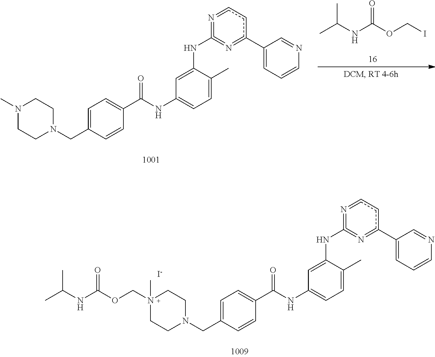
C1=C(CN2CCN(C)CC2)C=CC(C(NC2=CC=C(C)C(NC3=N=c(C4=CC=CN=C4)cc=N=3)=C2)=O)=C1.C(NC(OCI)=O)(C)C.C1=C(CN2CCN(COC(NC(C)C)=O)(C)CC2)C=CC(C(NC2=CC=C(C)C(NC3=N=c(C4=CC=CN=C4)cc=N=3)=C2)=O)=C1.[I-]
